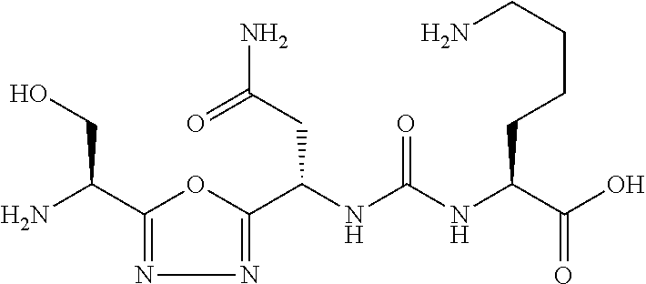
C1(C(N)CO)=NN=C(C(NC(NC(C(O)=O)CCCCN)=O)CC(N)=O)O1
